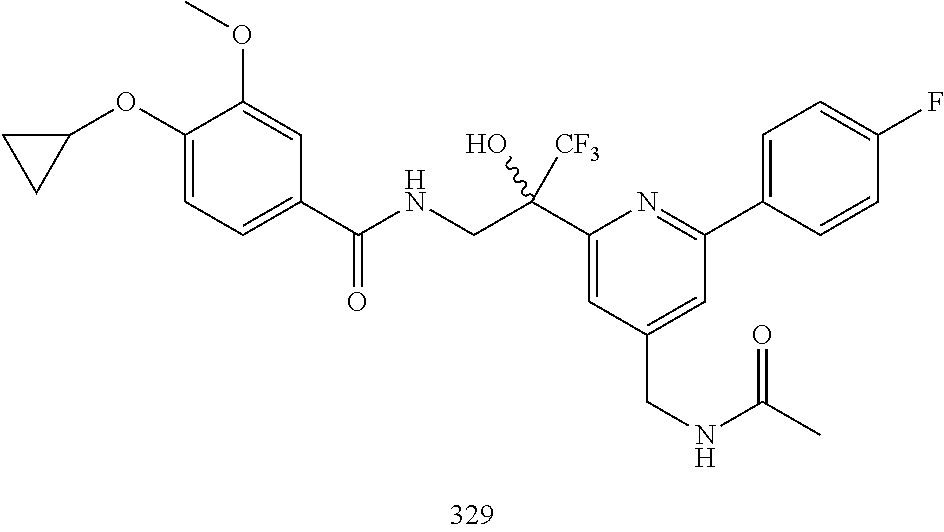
C1=CC(C2=NC(C(CNC(C3=CC=C(OC4CC4)C(OC)=C3)=O)([CF3])O)=CC(CNC(C)=O)=C2)=CC=C1F
